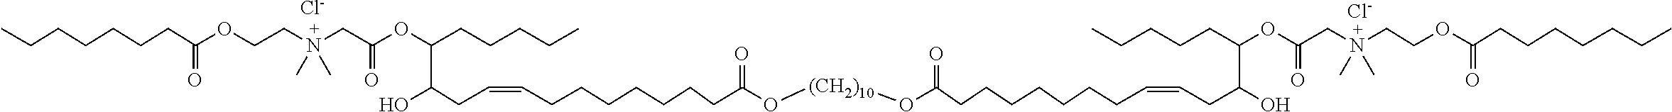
[Cl-].[Cl-].C(C(OCCN(CC(OC(CCCCC)C(CC=CCCCCCCCC(O[(CH2)10]OC(=O)CCCCCCCC=CCC(O)C(CCCCC)OC(CN(CCOC(CCCCCCC)=O)(C)C)=O)=O)O)=O)(C)C)=O)CCCCCC
